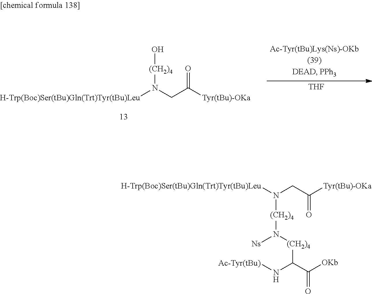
[H-Trp(Boc)Ser(tBu)Gln(Trt)Tyr(tBu)Leu]N(CC([Tyr(tBu)-OKa])=O)[(CH2)4]N([Ns])[(CH2)4]C(N[Ac-Tyr(tBu)])C(=O)[OKb].[THF].[H-Trp(Boc)Ser(tBu)Gln(Trt)Tyr(tBu)Leu]N(CC([Tyr(tBu)-OKa])=O)[(CH2)4]O
